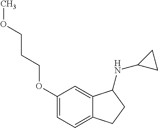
C1(OCCCOC)=CC=C2C(=C1)C(NC1CC1)CC2
